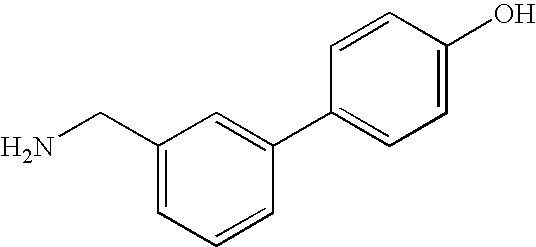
C1(CN)=CC=CC(C2=CC=C(O)C=C2)=C1
